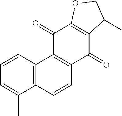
C12=C(C=CC=C1C)C1=C(C=C2)C(=O)C2=C(C1=O)OCC2C
